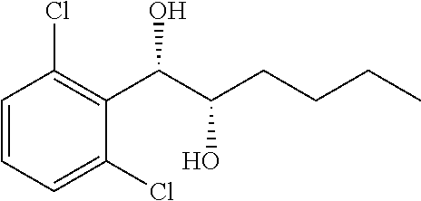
C1=CC=C(Cl)C(C(C(O)CCCC)O)=C1Cl
